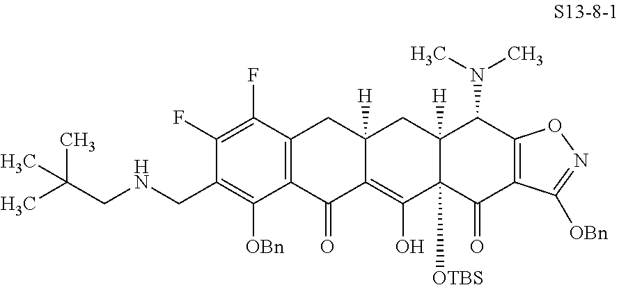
C1(F)=C(F)C2=C(C([OBn])=C1CNCC(C)(C)C)C(=O)C1=C(O)C3([OTBS])C([H])(CC1([H])C2)C(N(C)C)C1=C(C3=O)C([OBn])=NO1
